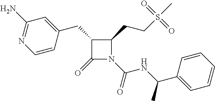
C1(CC2=CC(N)=NC=C2)C(=O)N(C(=O)NC(C2=CC=CC=C2)C)C1CCS(C)(=O)=O
